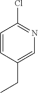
C1=CC(CC)=CN=C1Cl
